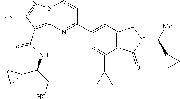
C1(N)=NN2C(=C1C(NC(C1CC1)CO)=O)N=C(C1=CC3=C(C(C4CC4)=C1)C(=O)N(C(C1CC1)[Me])C3)C=C2
